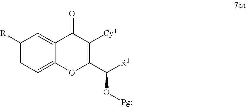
C1([R])=CC=C2C(=C1)C(=O)C([Cy1])=C(C([R1])O[Pg])O2
